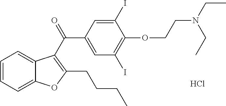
C1=CC=C2C(=C1)C(C(=O)C1=CC(I)=C(OCCN(CC)CC)C(I)=C1)=C(CCCC)O2.Cl
